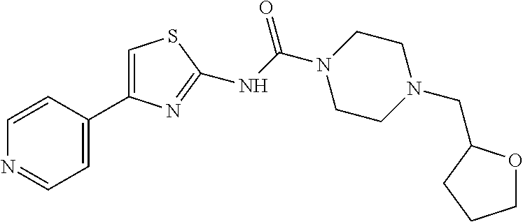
C1=CN=CC=C1C1=CSC(NC(N2CCN(CC3OCCC3)CC2)=O)=N1
